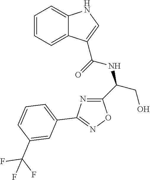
C1=CC=C2C(=C1)NC=C2C(=O)NC(CO)C1=NC(C2=CC=CC(C(F)(F)F)=C2)=NO1
